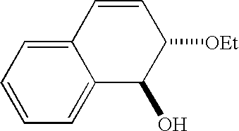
C12=CC=CC=C1C(O)C([OEt])C=C2
